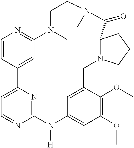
C1=C2N=C(N=C1)N([H])C1=CC(OC)=C(OC)C(=C1)CN1C(CCC1)C(=O)N(C)CCN(C)C1=NC=CC2=C1
